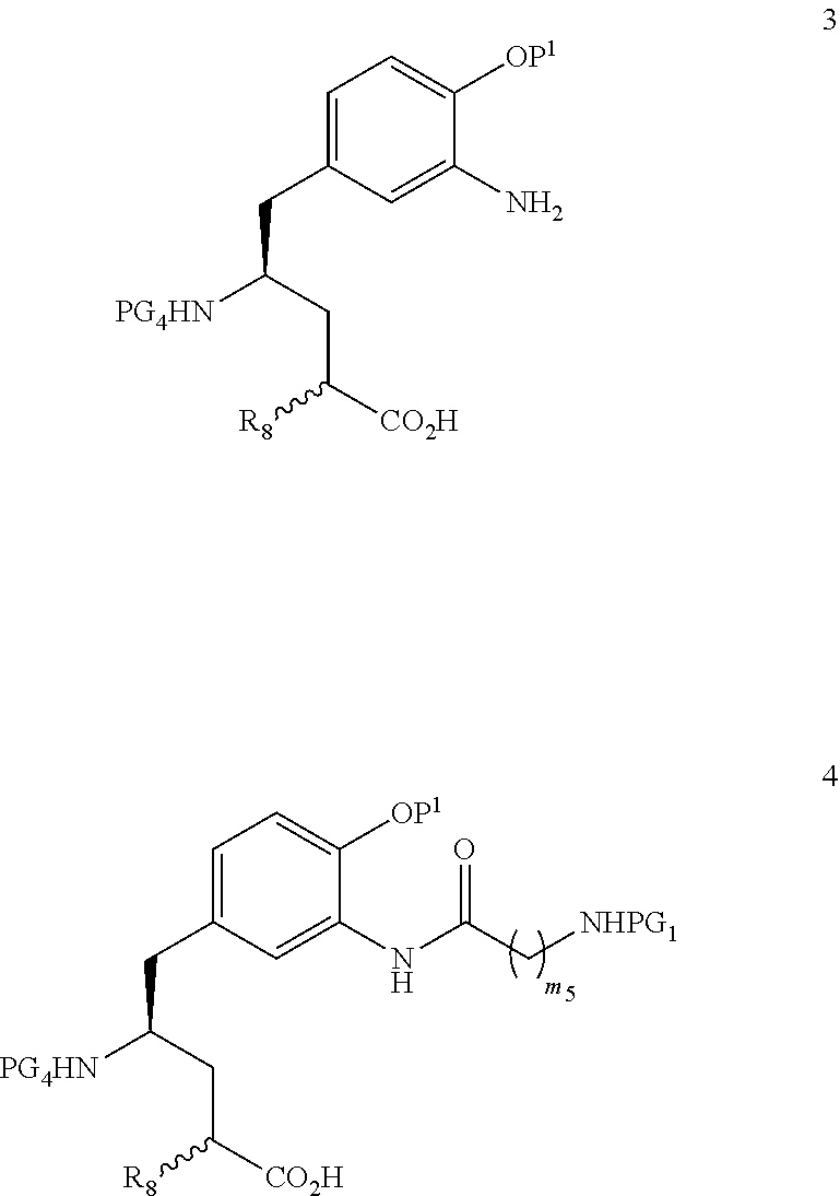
C1=C(CC([PG4HN])CC([CO2H])[R8])C=C(NC(C[NHPG1])=O)C([OP1])=C1.C1=C(CC([PG4HN])CC([CO2H])[R8])C=C(N)C([OP1])=C1
